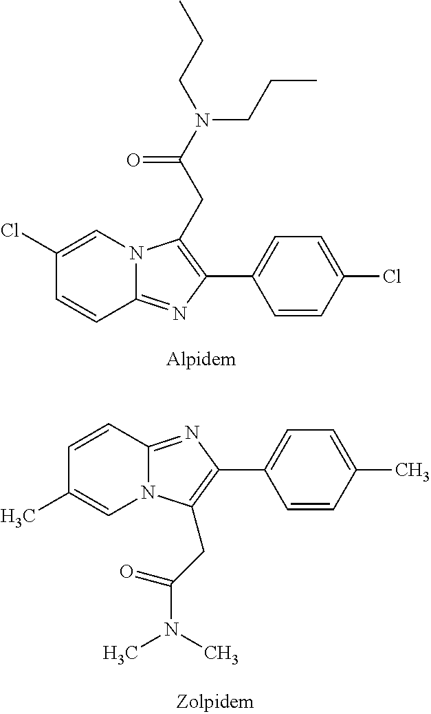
C1(Cl)=CN2C(=NC(C3=CC=C(Cl)C=C3)=C2CC(N(CCC)CCC)=O)C=C1.C1=CC2=NC(C3=CC=C(C)C=C3)=C(CC(N(C)C)=O)N2C=C1C
